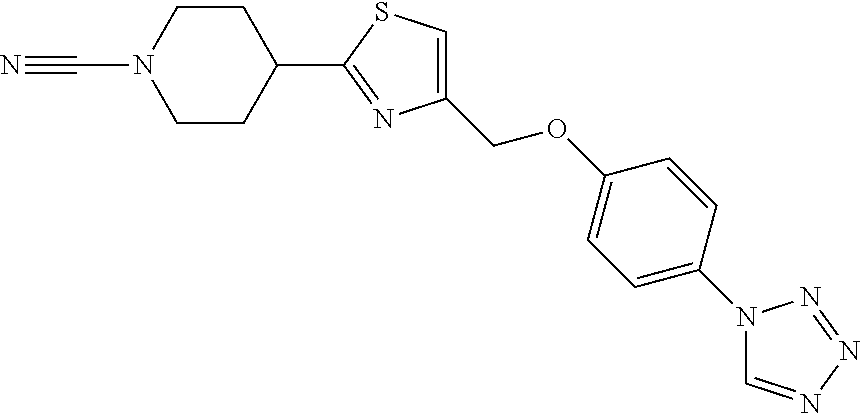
C1=C(COC2=CC=C(N3C=NN=N3)C=C2)N=C(C2CCN(C#N)CC2)S1
